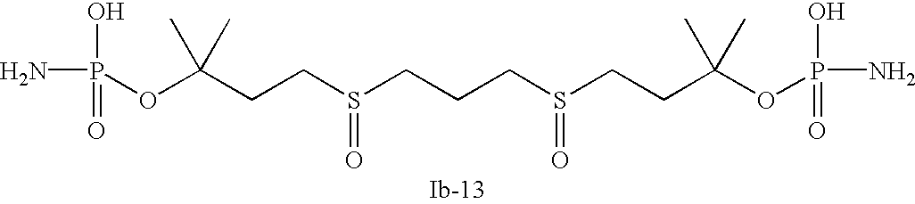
C(CCS(CCCS(CCC(C)(OP(N)(O)=O)C)=O)=O)(C)(OP(N)(O)=O)C
